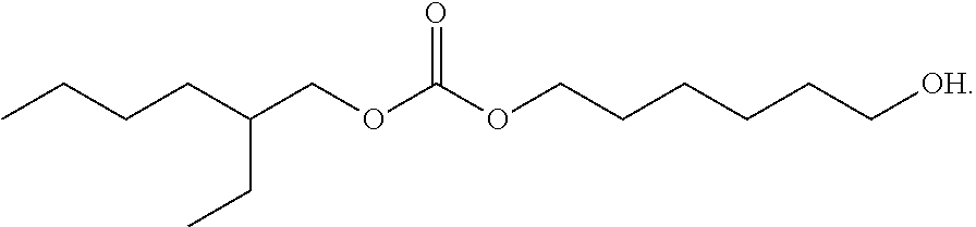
CCCCC(COC(OCCCCCC[OH])=O)CC
